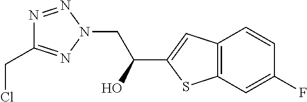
C12=C(C=C(F)C=C1)SC(C(CN1N=NC(CCl)=N1)O)=C2
